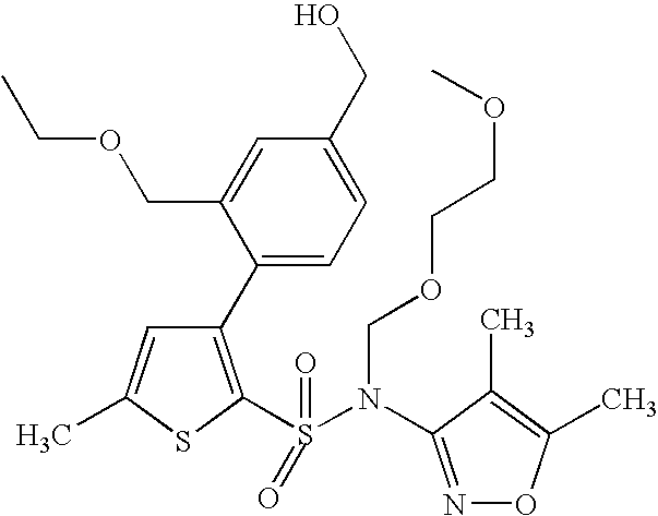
C1(C2=CC=C(CO)C=C2COCC)=C(S(=O)(=O)N(COCCOC)C2=NOC(C)=C2C)SC(C)=C1
